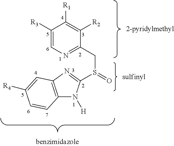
C1([R3])=CN=C(CS(=O)C2=NC3=C(N2[H])C=CC([R4])=C3)C([R2])=C1[R1]
